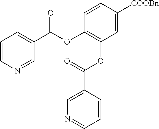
C1=CN=CC(C(OC2=C(OC(C3=CN=CC=C3)=O)C=C([COOBn])C=C2)=O)=C1
